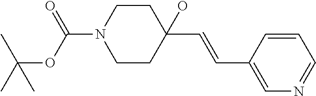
C1CC(C=CC2=CN=CC=C2)(O)CCN1C(=O)OC(C)(C)C
